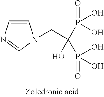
C1=CN=CN1CC(P(O)(O)=O)(P(O)(O)=O)O
